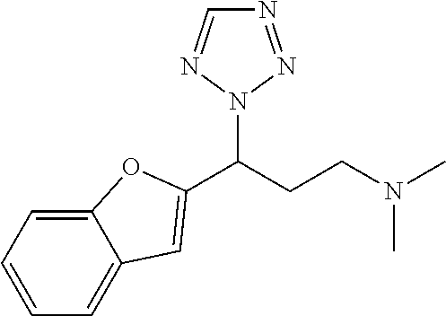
C(CCN(C)C)(N1N=NC=N1)C1=CC2=CC=CC=C2O1
